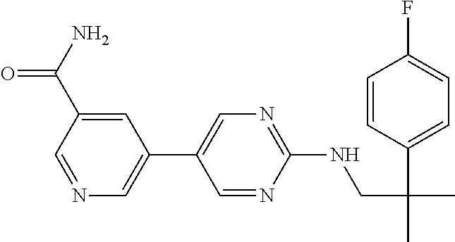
C1=NC=C(C2=CN=C(NCC(C)(C3=CC=C(F)C=C3)C)N=C2)C=C1C(=O)N
